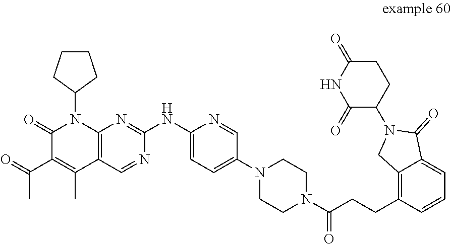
C1(=O)C(C(=O)C)=C(C)C2=C(N1C1CCCC1)N=C(NC1=CC=C(N3CCN(C(CCC4=C5C(=CC=C4)C(=O)N(C4CCC(=O)NC4=O)C5)=O)CC3)C=N1)N=C2
